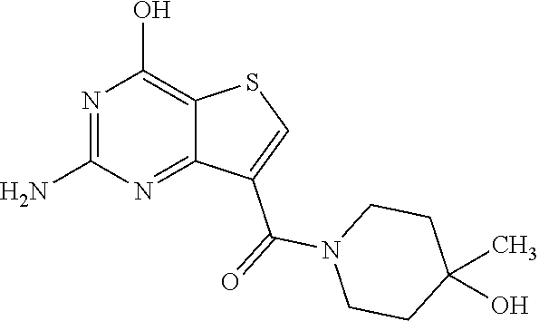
NC1=NC(O)=C2C(=N1)C(C(=O)N1CCC(O)(C)CC1)=CS2
